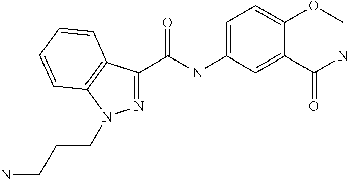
N1=C(C(NC2=CC=C(OC)C(C(N)=O)=C2)=O)C2=C(N1CCCN)C=CC=C2
